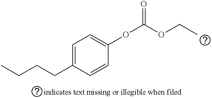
C1=C(CCCC)C=CC(OC(OCC)=O)=C1
